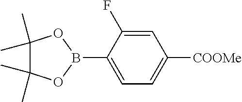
C1=C(F)C(B2OC(C)(C)C(C)(C)O2)=CC=C1[COOMe]
